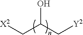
OC(C[Y2])C[X2]
